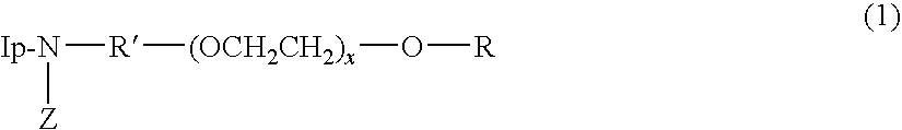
[Ip-N]([R][(OCH2CH2)x]O[R])[Z]
